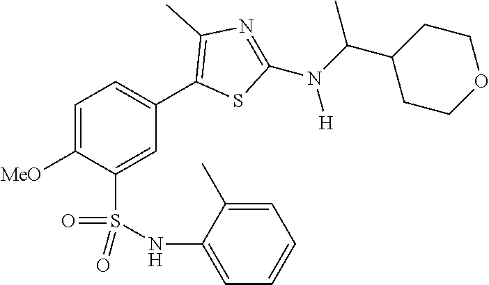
C1=C([MeO])C(S(NC2=CC=CC=C2C)(=O)=O)=CC(C2=C(C)N=C(N(C(C3CCOCC3)C)[H])S2)=C1
